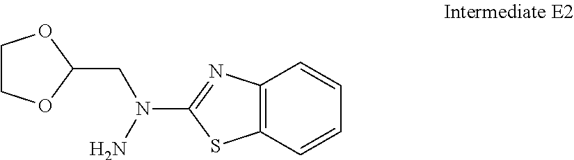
C1(CN(C2=NC3=C(S2)C=CC=C3)N)OCCO1
